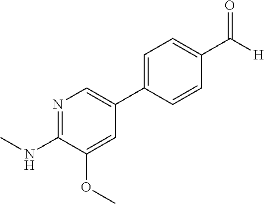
C1=C(OC)C(NC)=NC=C1C1=CC=C(C(=O)[H])C=C1
